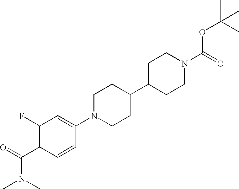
C1(F)=C(C(=O)N(C)C)C=CC(N2CCC(C3CCN(C(=O)OC(C)(C)C)CC3)CC2)=C1
